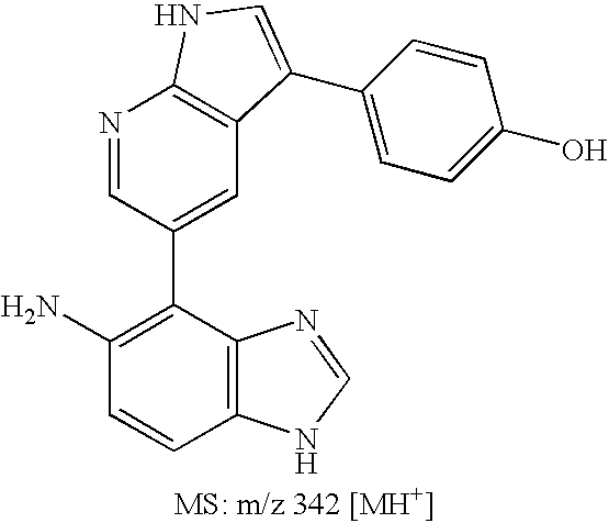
C1(C2=CC3=C(N=C2)NC=C3C2=CC=C(O)C=C2)=C(N)C=CC2=C1N=CN2
